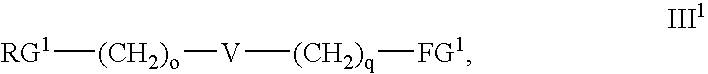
[RG1][(CH2)o][V][(CH2)q][FG1]
